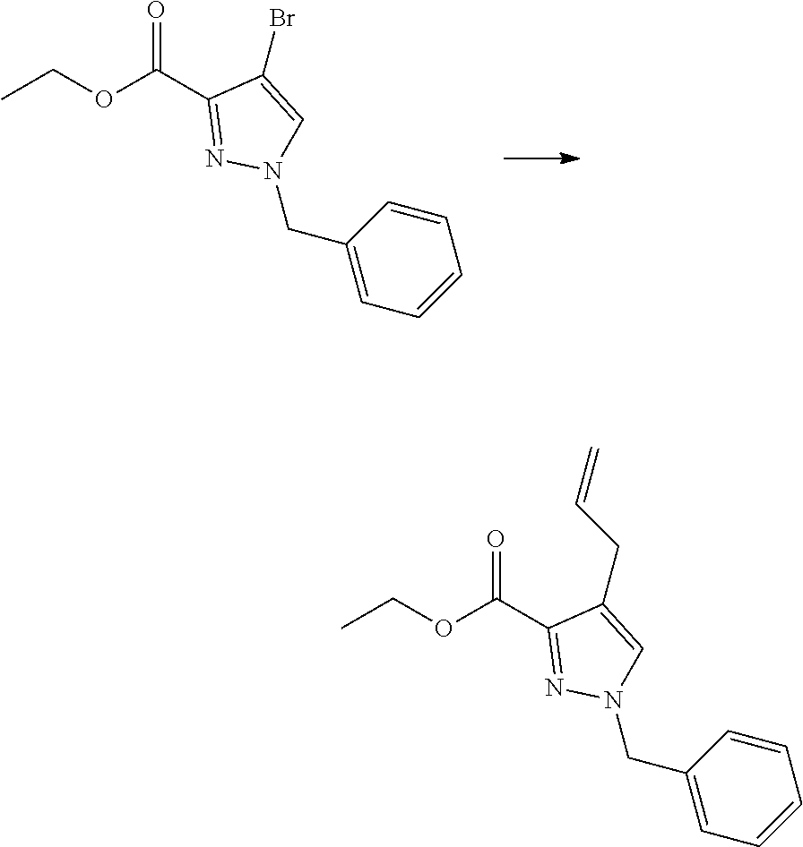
C1(C(OCC)=O)=NN(CC2=CC=CC=C2)C=C1CC=C.C1(C(OCC)=O)=NN(CC2=CC=CC=C2)C=C1Br
